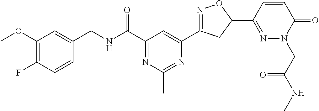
C1(CNC(C2=NC(C)=NC(C3=NOC(C4=NN(CC(NC)=O)C(=O)C=C4)C3)=C2)=O)=CC(OC)=C(F)C=C1
